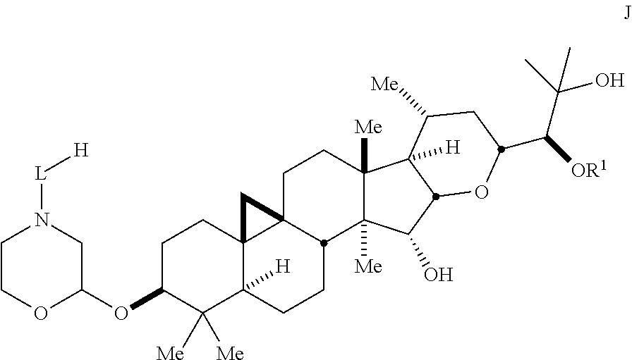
C1C(OC2CN([L][H])CCO2)C([Me])([Me])C2([H])C3(C1)C1(CCC4([Me])C([Me])(C(O)C5C4([H])C([Me])CC(C([OR1])C(C)(O)C)O5)C1CC2)C3
